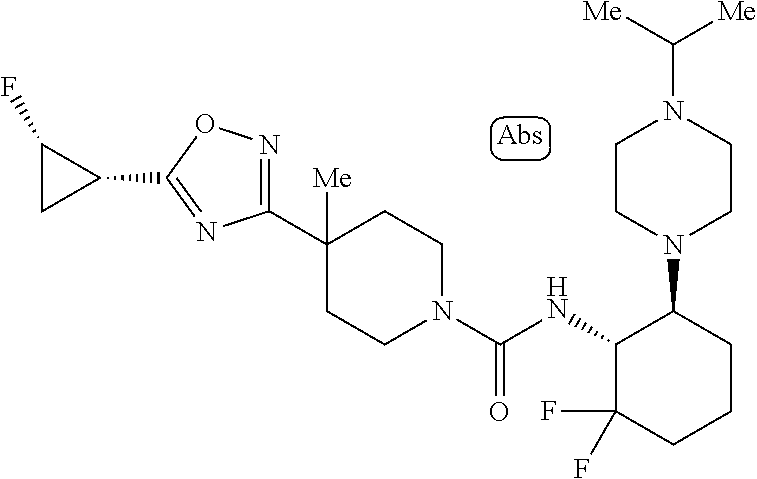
C1([Me])(C2=NOC(C3C(F)C3)=N2)CCN(C(NC2C(F)(F)CCCC2N2CCN(C([Me])[Me])CC2)=O)CC1
